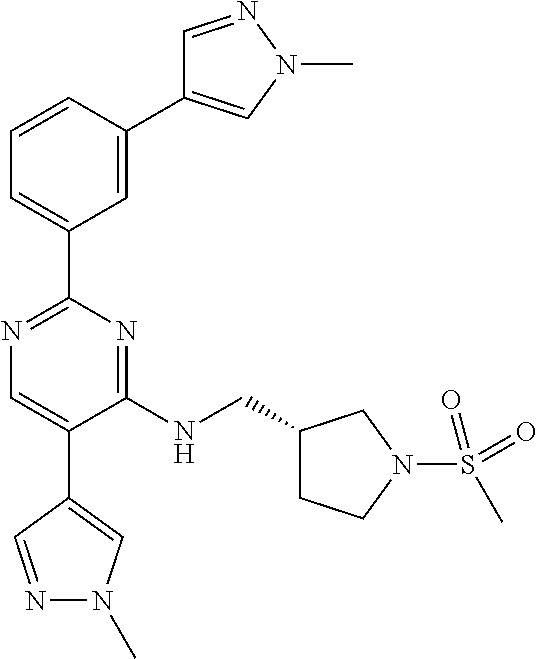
N1=C(C2=CC=CC(C3=CN(C)N=C3)=C2)N=C(NCC2CCN(S(=O)(=O)C)C2)C(C2=CN(C)N=C2)=C1
